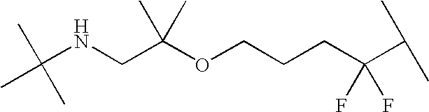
C(C(OCCCC(C(C)C)(F)F)(C)C)NC(C)(C)C
